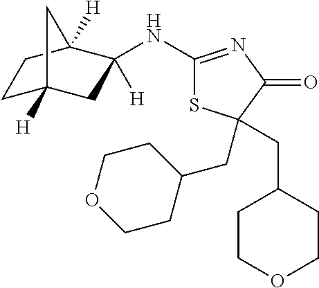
C1C2([H])CC(NC3=NC(=O)C(CC4CCOCC4)(CC4CCOCC4)S3)([H])C([H])(C1)C2
